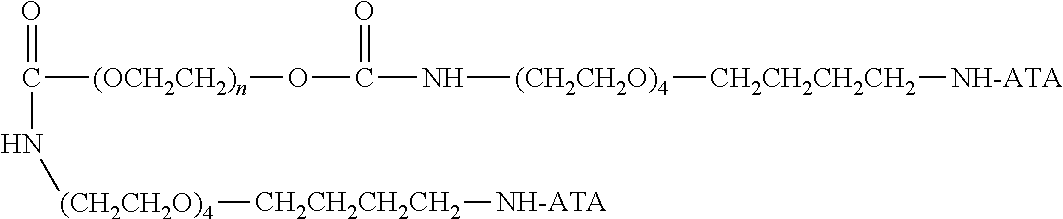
[(OCH2CH2)n](OC(N[(CH2CH2O)4][CH2CH2CH2CH2][NH-ATA])=O)C(N[(CH2CH2O)4][CH2CH2CH2CH2][NH-ATA])=O
